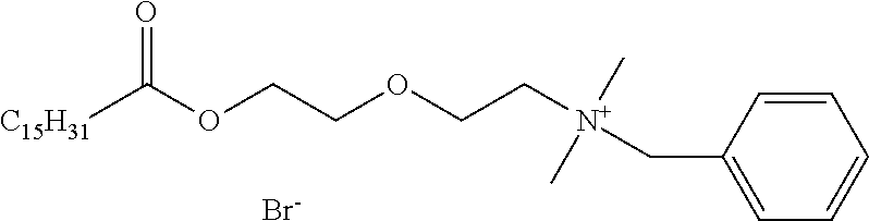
[C15H31]C(OCCOCC[N+](CC1=CC=CC=C1)(C)C)=O.[Br-]
